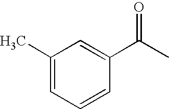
C1(C)=CC=CC(C(C)=O)=C1
